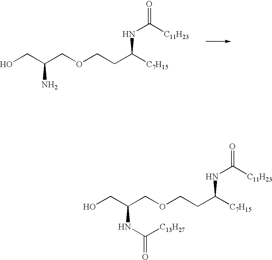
C(COCCC([C7H15])NC(=O)[C11H23])(NC([C13H27])=O)CO.C(COCCC([C7H15])NC(=O)[C11H23])(N)CO
